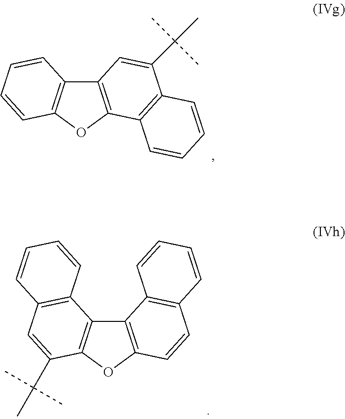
O1C2=C(C3=C1C1=C(C(C(C)(C)C)=C3)C=CC=C1)C=CC=C2.O1C2=C(C3=C1C(C(C)(C)C)=CC1=C3C=CC=C1)C1=C(C=C2)C=CC=C1
